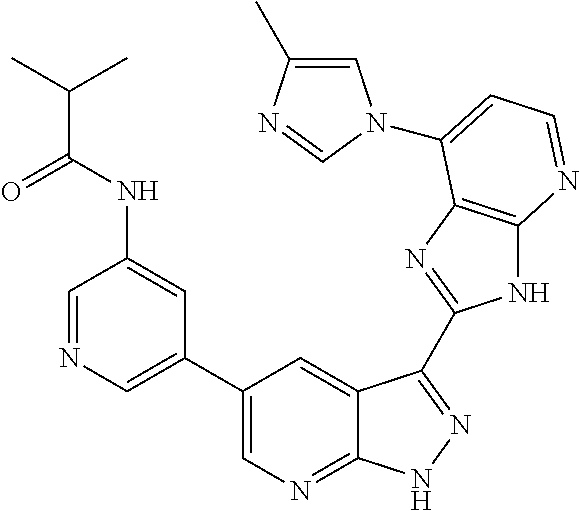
C1=NC=C(C2=CN=C3C(=C2)C(C2=NC4=C(N2)N=CC=C4N2C=C(C)N=C2)=NN3)C=C1NC(C(C)C)=O
